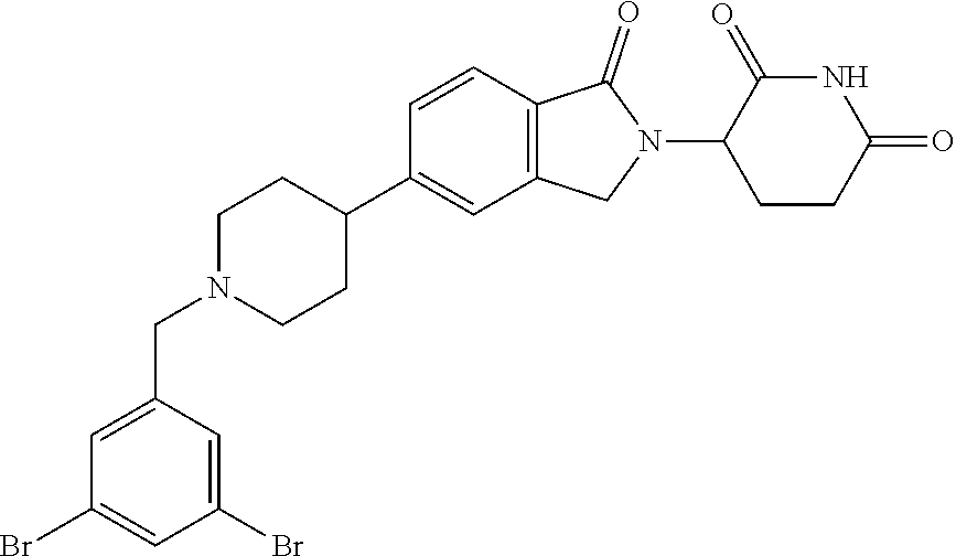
C1N(CC2=CC(Br)=CC(Br)=C2)CCC(C2=CC3=C(C=C2)C(=O)N(C2CCC(=O)NC2=O)C3)C1
